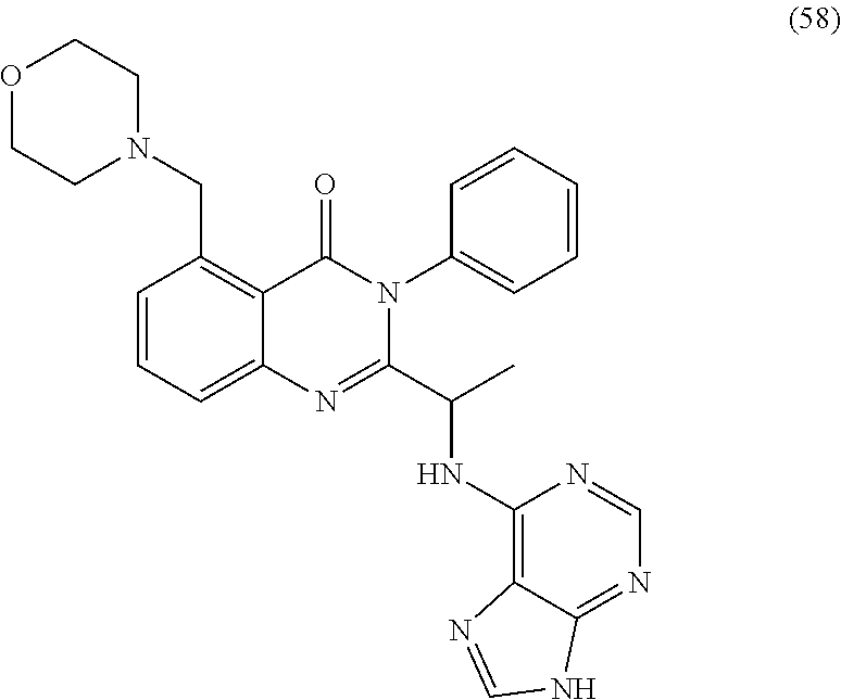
C1=CC=C2C(=C1CN1CCOCC1)C(=O)N(C1=CC=CC=C1)C(C(NC1=C3C(=NC=N1)NC=N3)C)=N2
